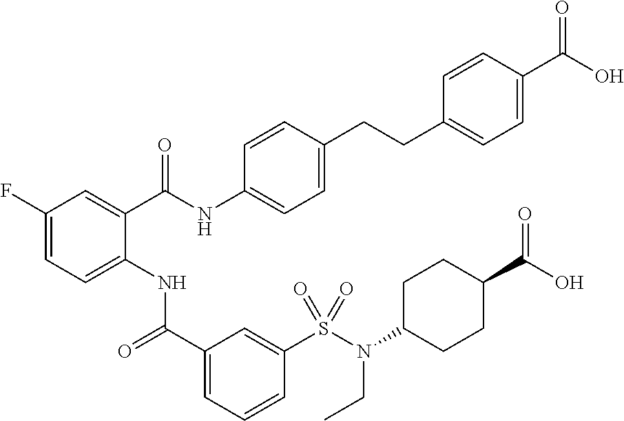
C1(F)=CC=C(NC(C2=CC=CC(S(N(CC)C3CCC(C(=O)O)CC3)(=O)=O)=C2)=O)C(C(NC2=CC=C(CCC3=CC=C(C(O)=O)C=C3)C=C2)=O)=C1
